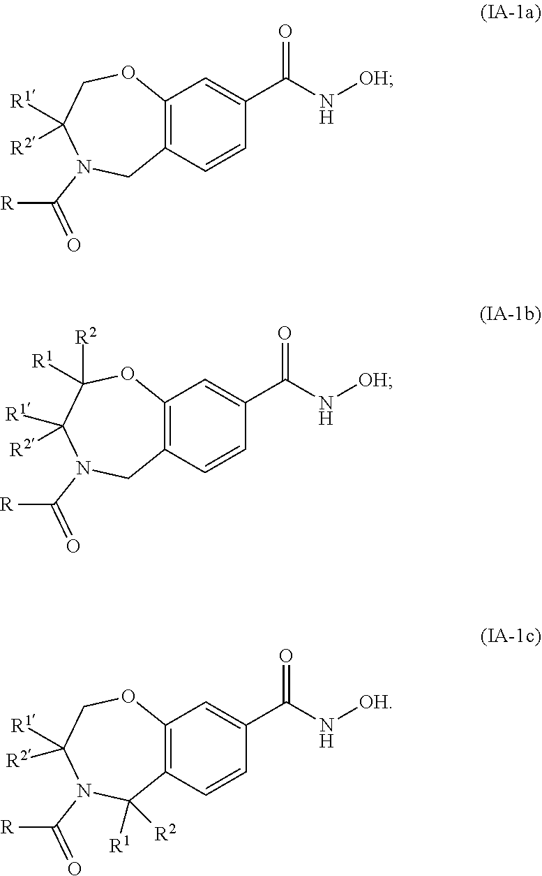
C12=C(C=CC(C(N[OH])=O)=C1)CN(C([R])=O)C([R1])([R2])CO2.C12=C(C=CC(C(N[OH])=O)=C1)CN(C([R])=O)C([R1])([R2])C([R2])([R1])O2.C12=C(C=CC(C(N[OH])=O)=C1)C([R1])([R2])N(C([R])=O)C([R1])([R2])CO2
